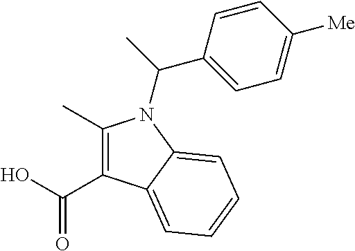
C1(C)=C(C(O)=O)C2=CC=CC=C2N1C(C)C1=CC=C([Me])C=C1
